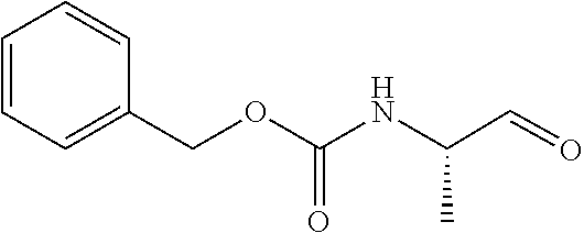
C(C(NC(OCC1=CC=CC=C1)=O)C)=O
